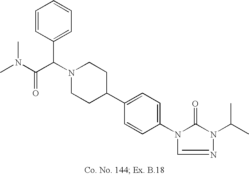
N1(C(C(N(C)C)=O)C2=CC=CC=C2)CCC(C2=CC=C(N3C(=O)N(C(C)C)N=C3)C=C2)CC1
